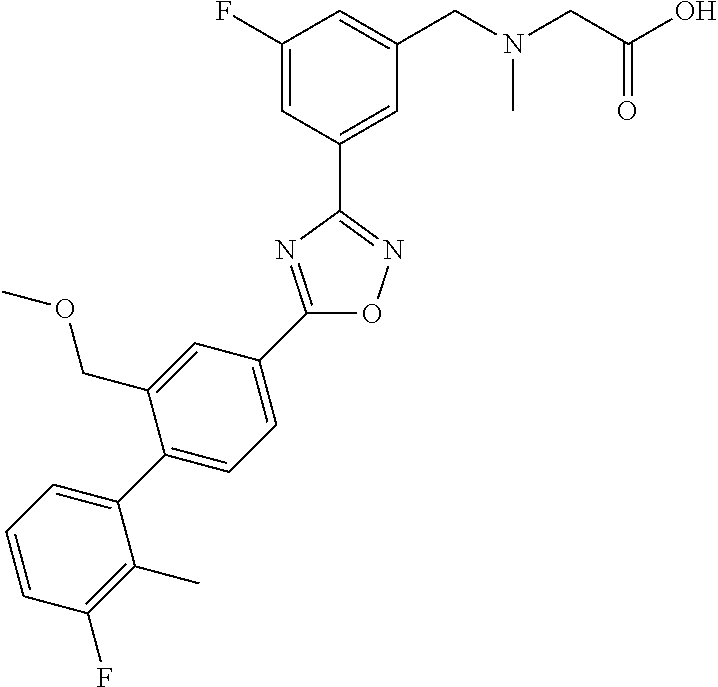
C(CN(CC1=CC(F)=CC(C2=NOC(C3=CC=C(C4=CC=CC(F)=C4C)C(COC)=C3)=N2)=C1)C)(O)=O
